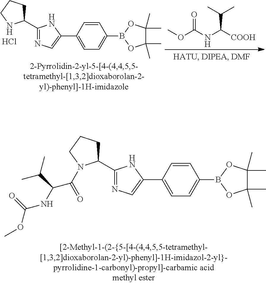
C1=CC(C2=CN=C(C3CCCN3C(=O)C(NC(OC)=O)C(C)C)N2)=CC=C1B1OC(C)(C)C(C)(C)O1.C1(C2=NC=C(C3=CC=C(B4OC(C)(C)C(C)(C)O4)C=C3)N2)CCCN1.COC(NC([COOH])C(C)C)=O.Cl
